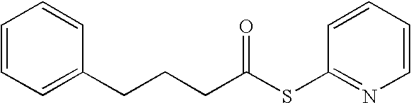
C1=CC=C(CCCC(SC2=NC=CC=C2)=O)C=C1
